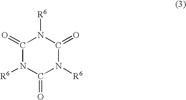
C1(=O)N([R6])C(=O)N([R6])C(=O)N1[R6]
